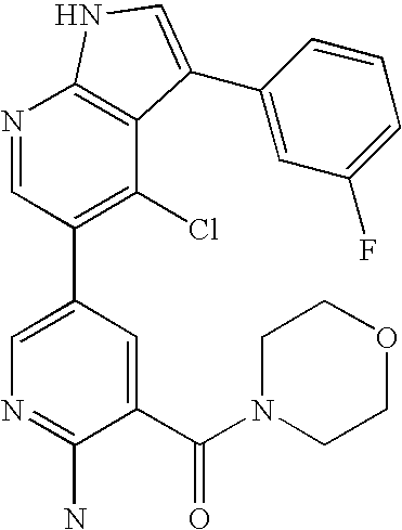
N1=CC(C2=CN=C(N)C(C(=O)N3CCOCC3)=C2)=C(Cl)C2=C1NC=C2C1=CC(F)=CC=C1
